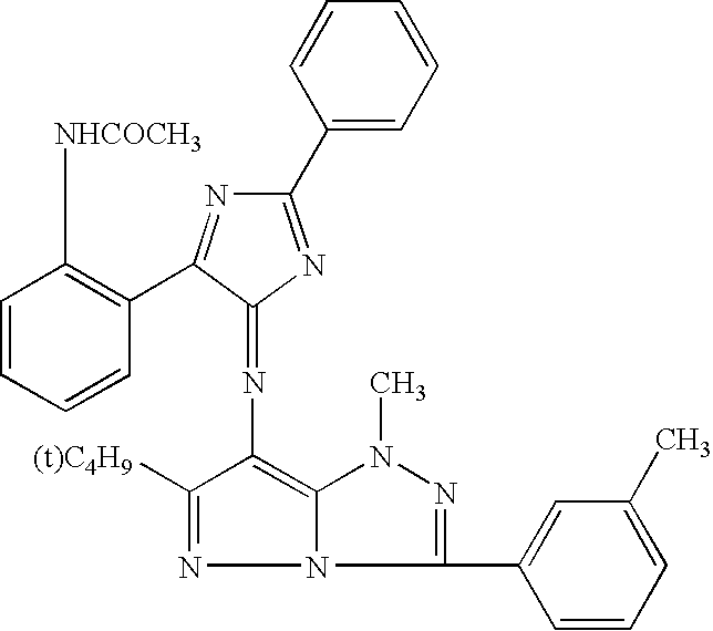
N1=C([(t)C4H9])C(N=C2N=C(C3=CC=CC=C3)N=C2C2=C([NHCOCH3])C=CC=C2)=C2N1C(C1=CC(C)=CC=C1)=NN2C
